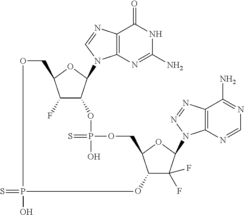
S=PO.C12=C(N=C(N)NC1=O)N(C1C(OP(=S)(O)OCC3C(O)C(F)(F)C(N4C5=C(C(N)=NC=N5)N=N4)O3)C(F)C(CO)O1)C=N2
